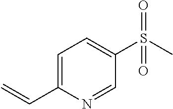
C1=C(S(C)(=O)=O)C=NC(C=C)=C1
